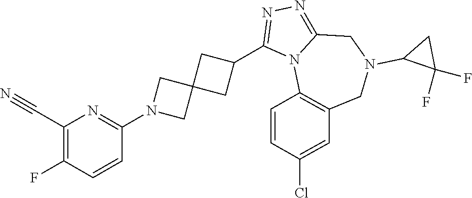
C1(F)=C(C#N)N=C(N2CC3(C2)CC(C2=NN=C4N2C2=C(CN(C5C(F)(F)C5)C4)C=C(Cl)C=C2)C3)C=C1
